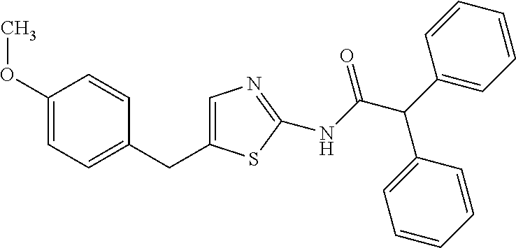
C1=C(CC2=CC=C(OC)C=C2)SC(NC(C(C2=CC=CC=C2)C2=CC=CC=C2)=O)=N1
